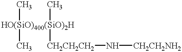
[HO(SiO)400(SiO)2H](C)([CH2CH2CH2]N[CH2CH2NH2])(C)C
